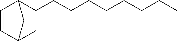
C1=CC2C(CCCCCCCC)CC1C2
